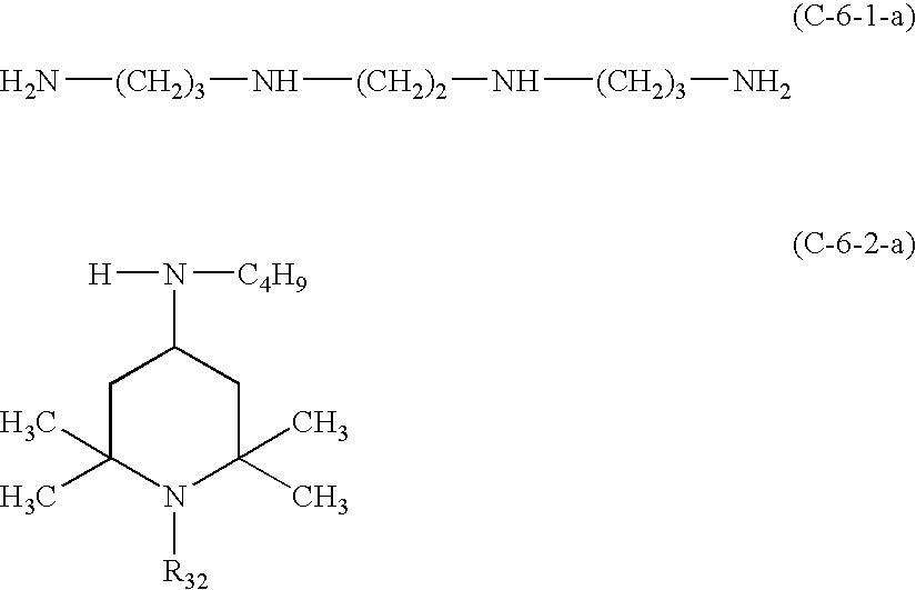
N[(CH2)3]N[(CH2)2]N[(CH2)3]N.C1C(C)(C)N([R32])C(C)(C)CC1N([C4H9])[H]
